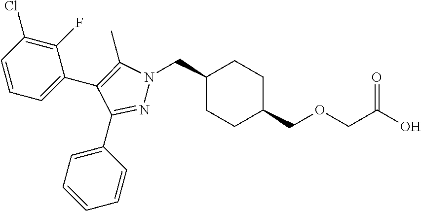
C1(CN2N=C(C3=CC=CC=C3)C(C3=CC=CC(Cl)=C3F)=C2C)CCC(COCC(O)=O)CC1
